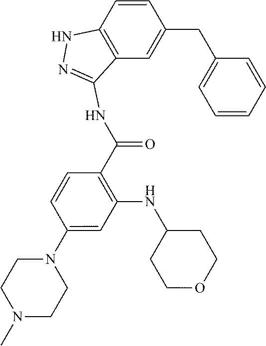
C1=CC=CC(CC2=CC3=C(C=C2)NN=C3NC(C2=C(NC3CCOCC3)C=C(N3CCN(C)CC3)C=C2)=O)=C1
